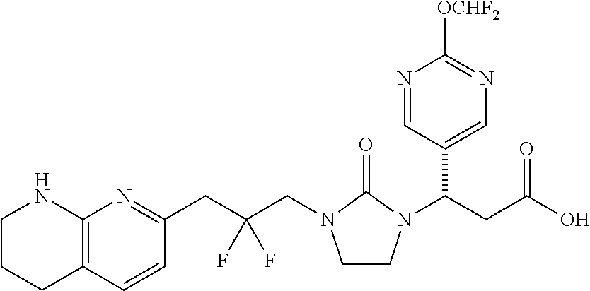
C1CCC2=C(N1)N=C(CC(CN1CCN(C(CC(O)=O)C3=CN=C([OCHF2])N=C3)C1=O)(F)F)C=C2
